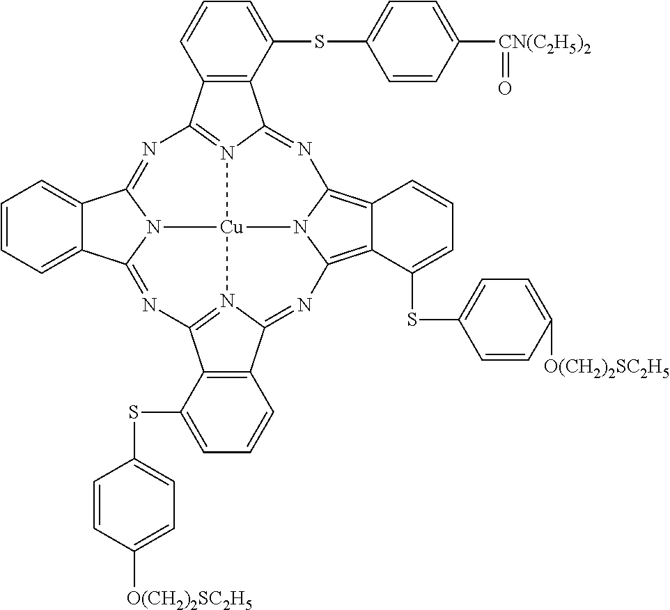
C1=CC=C2C(=C1)C1=NC3=N4C(=NC5=C6C(=C7N5[Cu]45N1C2=NC1=N5C(=N7)C2=C1C(SC1=CC=C([O(CH2)2SC2H5])C=C1)=CC=C2)C(SC1=CC=C([O(CH2)2SC2H5])C=C1)=CC=C6)C1=C3C=CC=C1SC1=CC=C([CN(C2H5)2]=O)C=C1
